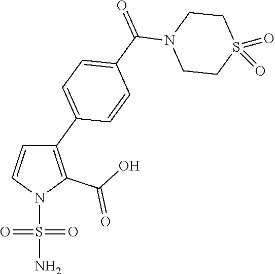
C1(C2=CC=C(C(=O)N3CCS(=O)(=O)CC3)C=C2)=C(C(O)=O)N(S(=O)(=O)N)C=C1
